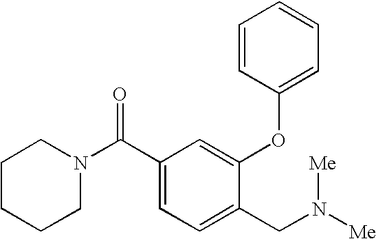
C1CCCN(C(C2=CC=C(CN([Me])[Me])C(OC3=CC=CC=C3)=C2)=O)C1
